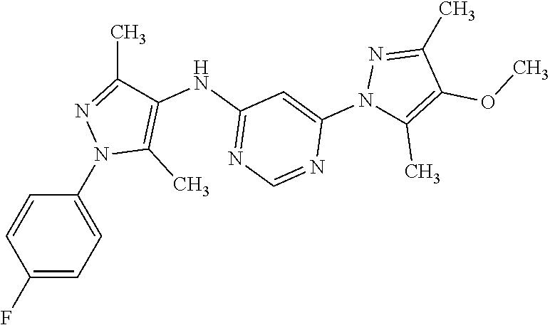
C1(F)=CC=C(N2C(C)=C(NC3=NC=NC(N4C(C)=C(OC)C(C)=N4)=C3)C(C)=N2)C=C1
